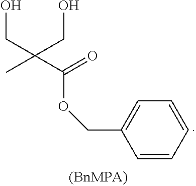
C1=CC=CC=C1COC(C(C)(CO)CO)=O
